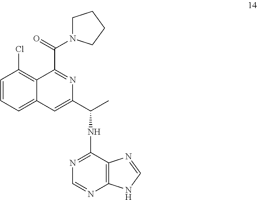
C1=CC(Cl)=C2C(=C1)C=C(C(C)NC1=NC=NC3=C1N=CN3)N=C2C(N1CCCC1)=O
